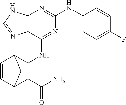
C12=C(C(NC3C4C=CC(C3C(N)=O)C4)=NC(NC3=CC=C(F)C=C3)=N1)N=CN2
